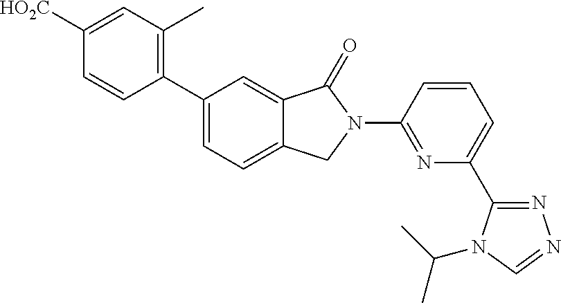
C1([HO2C])=CC(C)=C(C2=CC=C3C(=C2)C(=O)N(C2=NC(C4=NN=CN4C(C)C)=CC=C2)C3)C=C1
